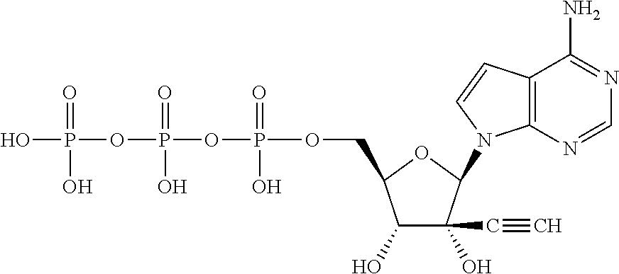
C1(O)C(O)(C#C)C(N2C3=C(C=C2)C(N)=NC=N3)OC1COP(OP(OP(O)(=O)O)(=O)O)(=O)O
